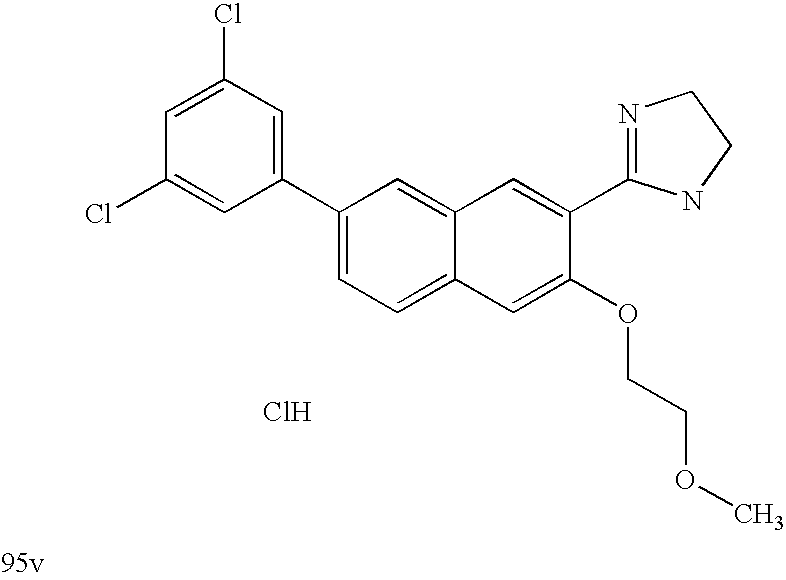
C1=C(C2=NCCN2)C(OCCOC)=CC2=CC=C(C3=CC(Cl)=CC(Cl)=C3)C=C12.Cl
